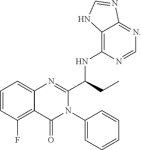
C1=NC(NC(C2=NC3=CC=CC(F)=C3C(=O)N2C2=CC=CC=C2)CC)=C2NC=NC2=N1
